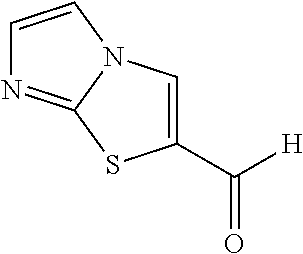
[H]C(C1=CN2C(=NC=C2)S1)=O
